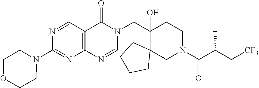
C1(N2CCOCC2)=NC2=C(C=N1)C(=O)N(CC1(O)C3(CN(C(C(C[CF3])C)=O)CC1)CCCC3)C=N2
